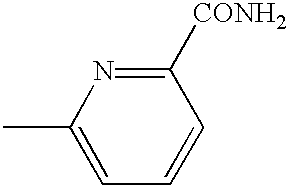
C1=C(C)N=C([CONH2])C=C1
